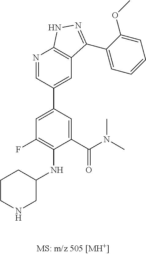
C1=C(C(N(C)C)=O)C(NC2CNCCC2)=C(F)C=C1C1=CC2=C(N=C1)NN=C2C1=CC=CC=C1OC
